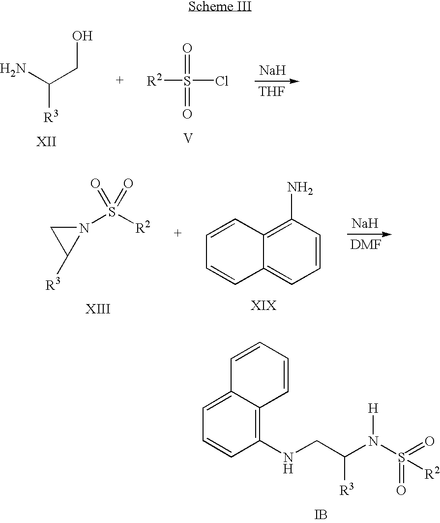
C1(NCC(N(S(=O)(=O)[R2])[H])[R3])=C2C(=CC=C1)C=CC=C2.[IB].C1=CC(N)=C2C(=C1)C=CC=C2.N1(S([R2])(=O)=O)C([R3])C1.[Na].[Na].[R2]S(Cl)(=O)=O.[V].C([R3])(N)CO.[THF]
